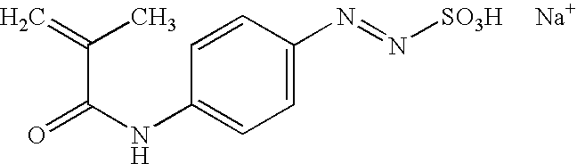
C1=C(N=N[SO3H     Na+])C=CC(NC(=O)C(=C)C)=C1
